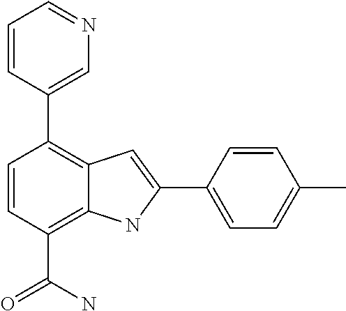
C1(C2=CN=CC=C2)=C2C(=C(C(N)=O)C=C1)NC(C1=CC=C(C)C=C1)=C2
